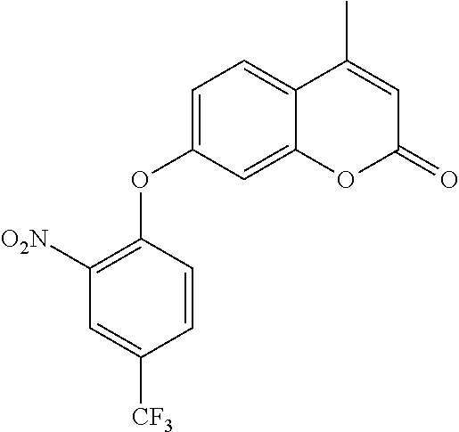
C1([O2N])=C(OC2=CC=C3C(=C2)OC(=O)C=C3C)C=CC([CF3])=C1
